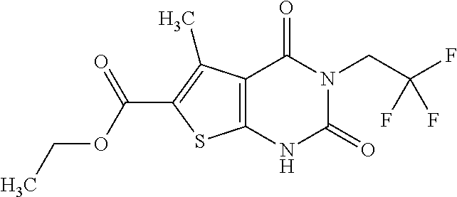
C12=C(NC(=O)N(CC(F)(F)F)C1=O)SC(C(OCC)=O)=C2C
